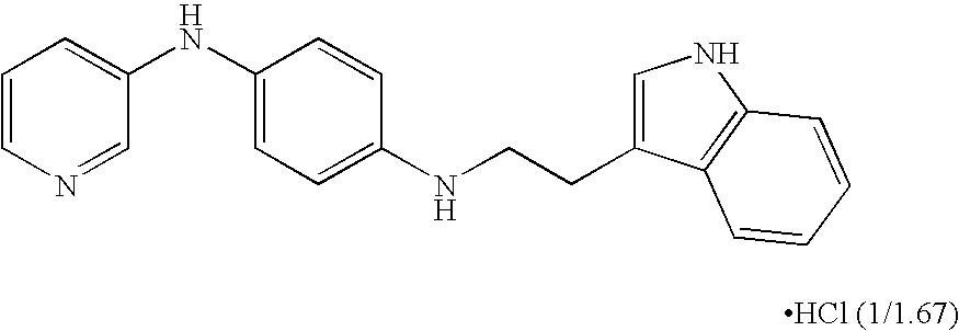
C1(NC2=CC=CN=C2)=CC=C(NCCC2=CNC3=C2C=CC=C3)C=C1
